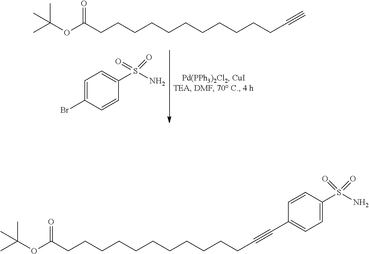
C1(Br)=CC=C(S(N)(=O)=O)C=C1.C#CCCCCCCCCCCCC(OC(C)(C)C)=O.C1(C#CCCCCCCCCCCCC(OC(C)(C)C)=O)=CC=C(S(N)(=O)=O)C=C1
